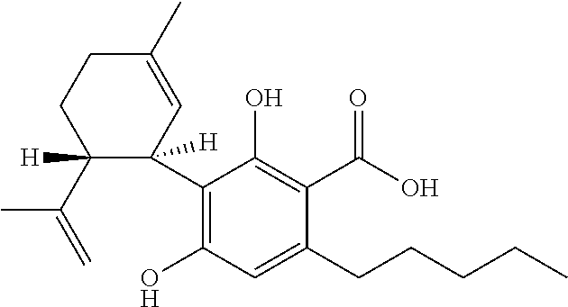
C1(C2([H])C([H])(C(=C)C)CCC(C)=C2)=C(O)C=C(CCCCC)C(C(O)=O)=C1O
